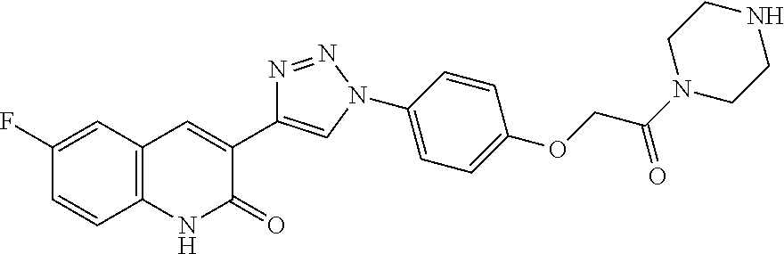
C1(F)=CC2=C(C=C1)NC(=O)C(C1=CN(C3=CC=C(OCC(N4CCNCC4)=O)C=C3)N=N1)=C2
